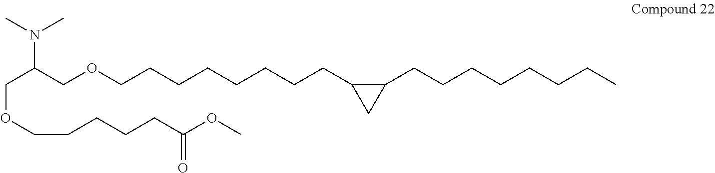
C(C(COCCCCCCCCC1C(CCCCCCCC)C1)N(C)C)OCCCCCC(OC)=O
